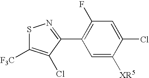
C1=C([XR5])C(Cl)=CC(F)=C1C1=NSC([F3C])=C1Cl
